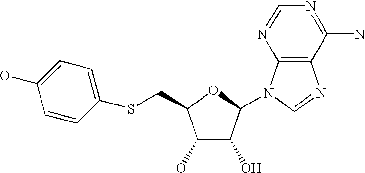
C1(O)C(O)C(N2C3=C(N=C2)C(N)=NC=N3)OC1CSC1=CC=C(O)C=C1
